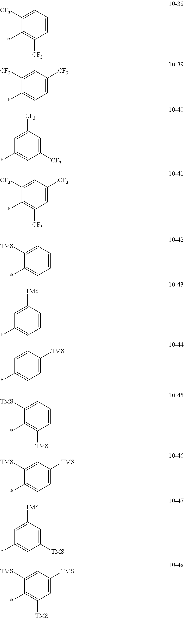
C1=CC=C([CF3])C(*)=C1[CF3].C1=C([CF3])C=C([CF3])C(*)=C1.C1([CF3])=CC([CF3])=CC(*)=C1.C1=C([CF3])C=C([CF3])C(*)=C1[CF3].C1=CC=C([TMS])C(*)=C1.C1=CC([TMS])=CC(*)=C1.C1=C([TMS])C=CC(*)=C1.C1=CC=C([TMS])C(*)=C1[TMS].C1=C([TMS])C=C([TMS])C(*)=C1.C1([TMS])=CC([TMS])=CC(*)=C1.C1=C([TMS])C=C([TMS])C(*)=C1[TMS]
